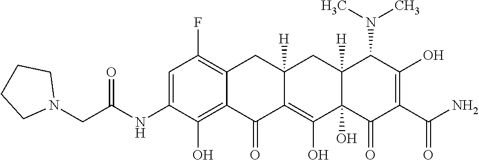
C1=C(NC(CN2CCCC2)=O)C(O)=C2C(=C1F)CC1([H])C(=C(O)C3(O)C([H])(C1)C(N(C)C)C(O)=C(C(N)=O)C3=O)C2=O
